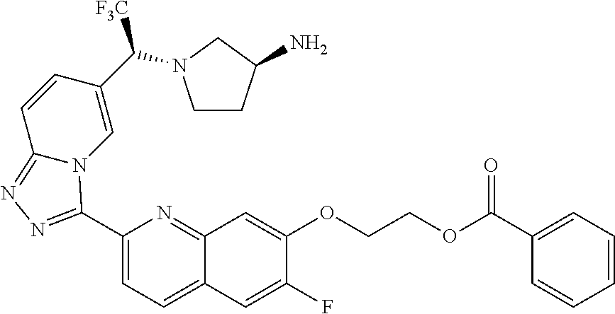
C1(C2=NN=C3C=CC(C([F3C])N4CCC(N)C4)=CN32)=CC=C2C(=N1)C=C(OCCOC(C1=CC=CC=C1)=O)C(F)=C2
